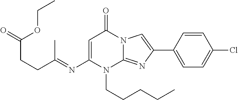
C(C(=NC1=CC(=O)N2C(=NC(C3=CC=C(Cl)C=C3)=C2)N1CCCCC)C)CC(=O)OCC
